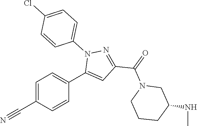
C1=C(C#N)C=CC(C2=CC(C(=O)N3CCCC(NC)C3)=NN2C2=CC=C(Cl)C=C2)=C1
